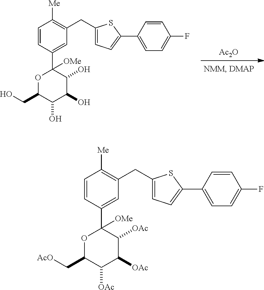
C1=CC(C2([OMe])OC(C[AcO])C([OAc])C([OAc])C2[OAc])=CC(CC2=CC=C(C3=CC=C(F)C=C3)S2)=C1[Me].C1=CC(C2([OMe])OC(CO)C(O)C(O)C2O)=CC(CC2=CC=C(C3=CC=C(F)C=C3)S2)=C1[Me].[Ac2O]
